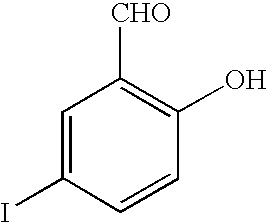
C1=C(I)C=CC(O)=C1[CHO]
